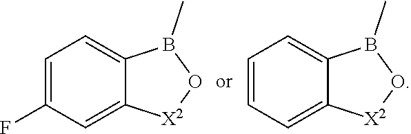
C1=C2C(=CC=C1F)B(C)O[X2]2.C1=C2C(=CC=C1)B(C)O[X2]2
